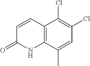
C12=C(C(C)=CC(Cl)=C1Cl)NC(=O)C=C2
